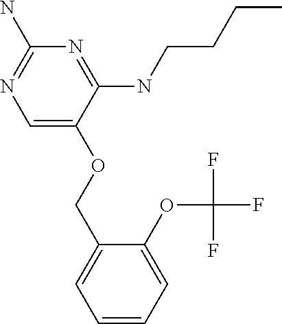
C1=C(OCC2=CC=CC=C2OC(F)(F)F)C(NCCCC)=NC(N)=N1
